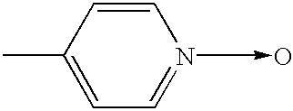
C1=C(C)C=CN=C1.O
